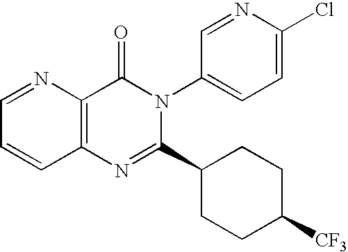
C12=C(N=C(C3CCC([CF3])CC3)N(C3=CC=C(Cl)N=C3)C1=O)C=CC=N2
